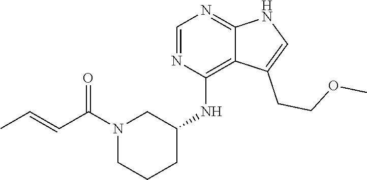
CC=CC(=O)N1CCCC(NC2=C3C(=NC=N2)NC=C3CCOC)C1
